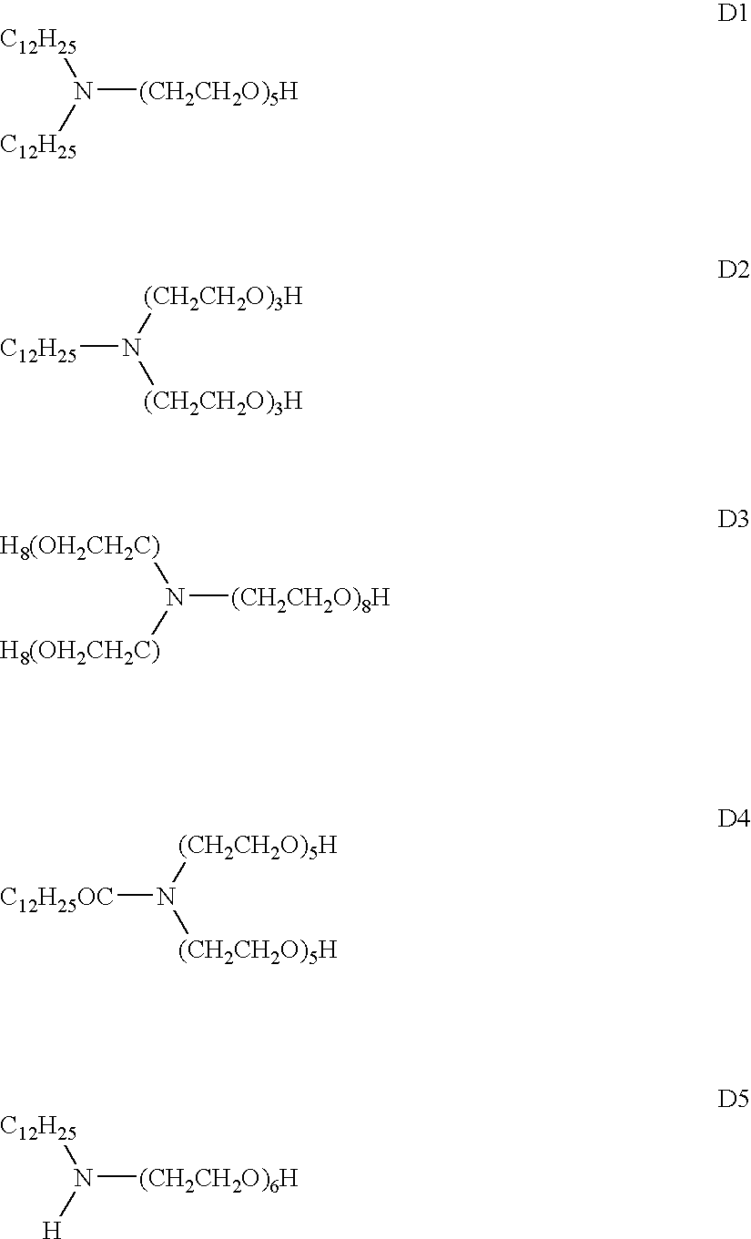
[C12H25]N([C12H25])[(CH2CH2O)5H].[C12H25]N([(CH2CH2O)3H])[(CH2CH2O)3H].[H8(OH2CH2C)]N([H8(OH2CH2C)])[(CH2CH2O)8H].[C12H25OC]N([(CH2CH2O)5H])[(CH2CH2O)5H].[C12H25]N([H])[(CH2CH2O)6H]
